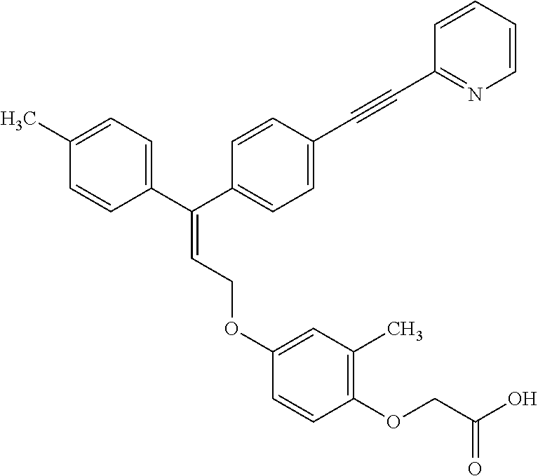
C1(C)=CC=C(C(C2=CC=C(C#CC3=NC=CC=C3)C=C2)=CCOC2=CC(C)=C(OCC(O)=O)C=C2)C=C1
